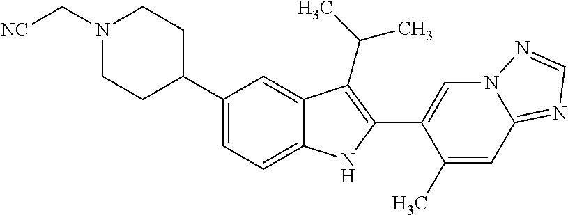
N1(C[NC])CCC(C2=CC=C3C(=C2)C(C(C)C)=C(C2=CN4C(=NC=N4)C=C2C)N3)CC1
